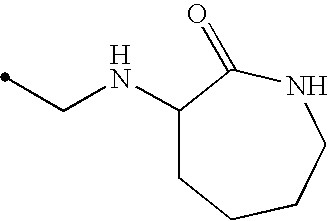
C1(NCC)CCCCNC1=O
